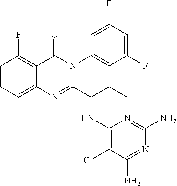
C1=CC=C2C(=C1F)C(=O)N(C1=CC(F)=CC(F)=C1)C(C(CC)NC1=C(Cl)C(N)=NC(N)=N1)=N2
